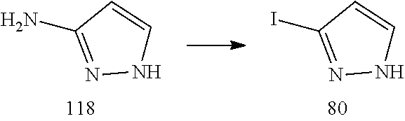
NC1=NNC=C1.IC1=NNC=C1
